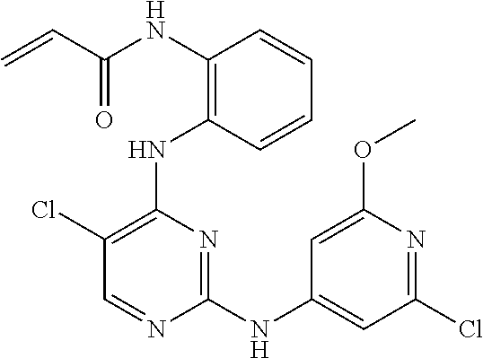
N(C1=C(NC2=C(Cl)C=NC(NC3=CC(Cl)=NC(OC)=C3)=N2)C=CC=C1)C(C=C)=O
